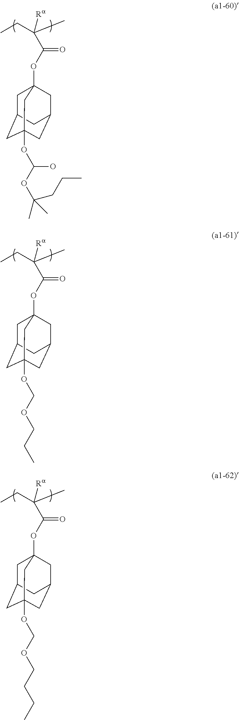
CCC(C)([Ra])C(OC12CC3CC(OC(OC(CCC)(C)C)O)(CC(C1)C3)C2)=O.CCC(C)([Ra])C(OC12CC3CC(OCOCCC)(CC(C1)C3)C2)=O.CCC(C)([Ra])C(OC12CC3CC(OCOCCCC)(CC(C1)C3)C2)=O
